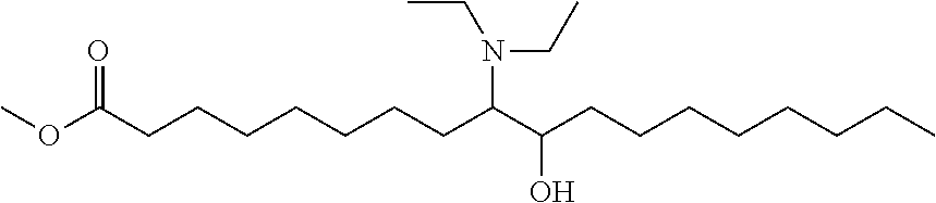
COC(CCCCCCCC(C(CCCCCCCC)O)N(CC)CC)=O
